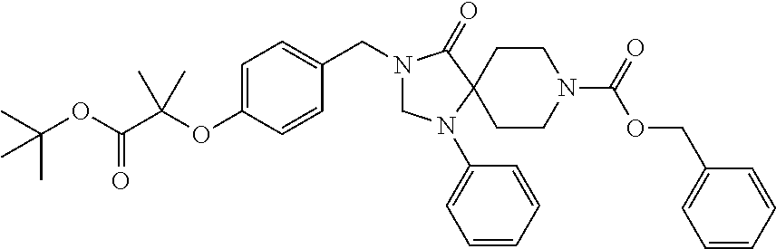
C1=C(OC(C(OC(C)(C)C)=O)(C)C)C=CC(CN2CN(C3=CC=CC=C3)C3(C2=O)CCN(C(OCC2=CC=CC=C2)=O)CC3)=C1
